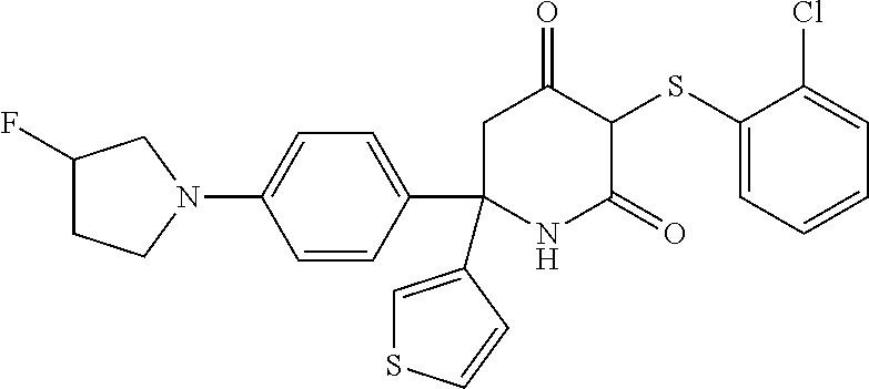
C1(SC2C(=O)CC(C3=CC=C(N4CC(F)CC4)C=C3)(C3=CSC=C3)NC2=O)=CC=CC=C1Cl
